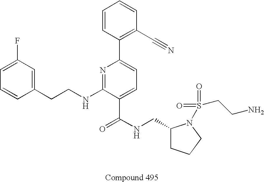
C1=CC(CCNC2=NC(C3=C(C#N)C=CC=C3)=CC=C2C(NCC2CCCN2S(=O)(=O)CCN)=O)=CC(F)=C1
